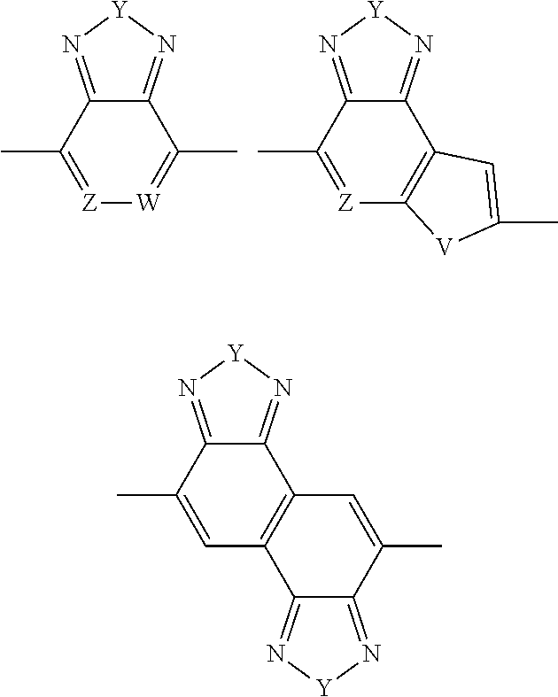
C12=N[Y]N=C1C(C)=[W][Z]=C2C.C12=N[Y]N=C1C1=C([Z]=C2C)[V]C(C)=C1.C12=N[Y]N=C1C1=C(C=C2C)C2=N[Y]N=C2C(C)=C1
